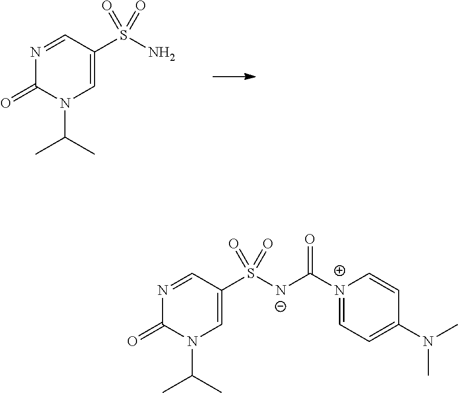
CC(C)N1C(=O)N=CC(S(N)(=O)=O)=C1.CC(C)N1C(=O)N=CC(S([N-]C([N+]2=CC=C(N(C)C)C=C2)=O)(=O)=O)=C1
